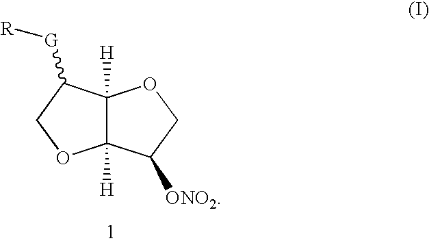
C12([H])C([H])(C([G][R])CO1)OCC2[ONO2]
